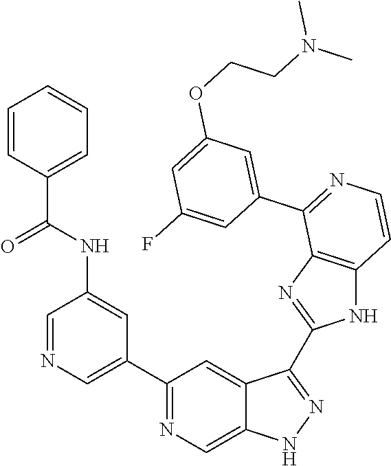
C1(C2=CN=CC(NC(=O)C3=CC=CC=C3)=C2)=NC=C2C(=C1)C(C1=NC3=C(N1)C=CN=C3C1=CC(OCCN(C)C)=CC(F)=C1)=NN2
